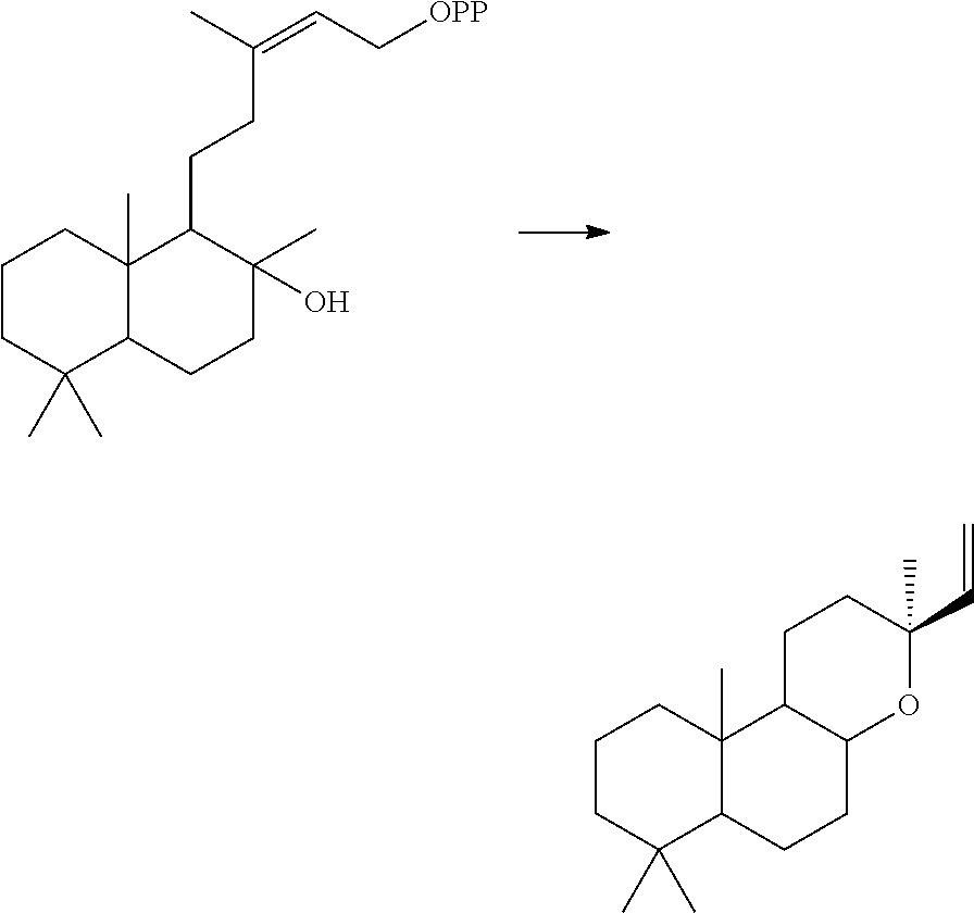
C1CC(C)(C)C2C(C)(C1)C(CCC(=CC[OPP])C)C(C)(O)CC2.C1CC(C)(C)C2C(C)(C1)C1C(CC2)OC(C=C)(C)CC1
